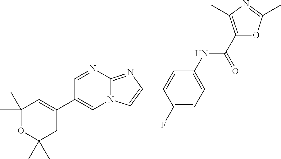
C1=NC2=NC(C3=CC(NC(C4=C(C)N=C(C)O4)=O)=CC=C3F)=CN2C=C1C1=CC(C)(C)OC(C)(C)C1
